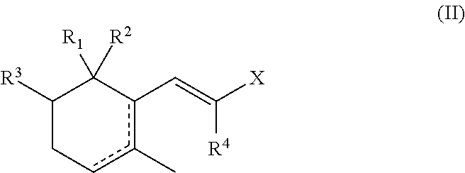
C1([R3])Ccc(C)c(C=C([R4])[X])C1([R1])[R2]
